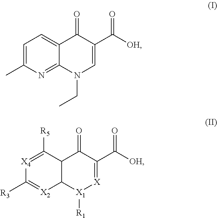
C1=C(C)N=C2C(=C1)C(=O)C(C([OH])=O)=CN2CC.[X4]1=C([R5])C2C([X2]=C1[R3])[X1]([R1])[X]=C(C([OH])=O)C2=O
